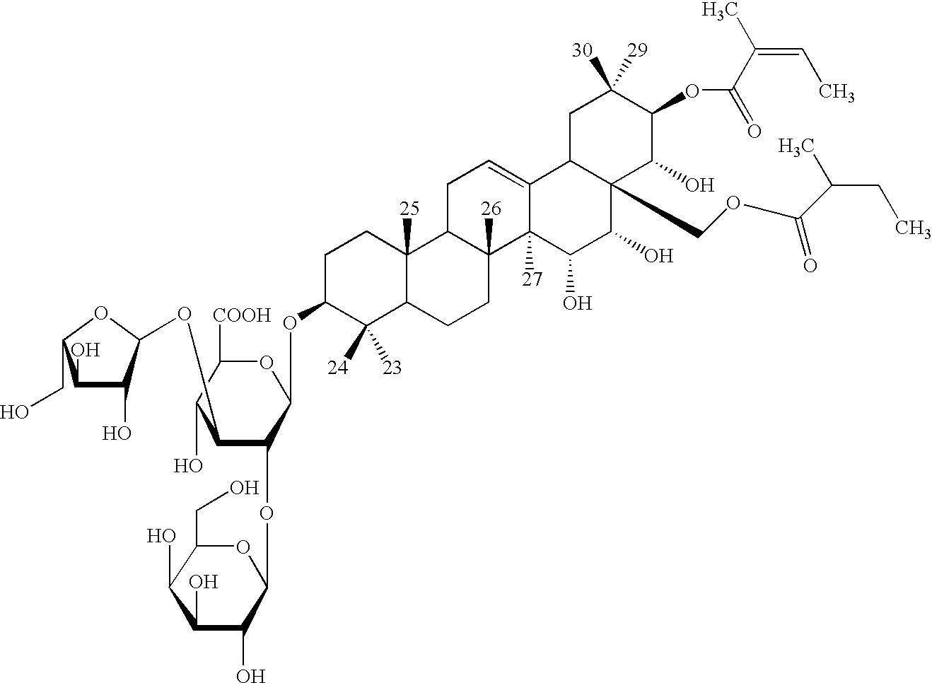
OC1C(OC2C(O)C(O)C(CO)O2)C(OC2OC(CO)C(O)C(O)C2O)C(OC2C([23])([24])C3C([25])(CC2)C2C([26])(CC3)C3([27])C(=CC2)C2C(COC(=O)C(CC)C)(C(O)C3O)C(O)C(OC(C(C)=CC)=O)C([29])([30])C2)OC1[COOH]
